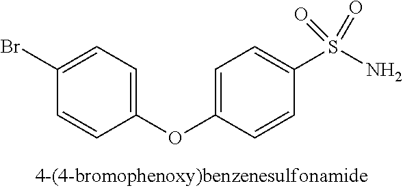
C1=C(OC2=CC=C(Br)C=C2)C=CC(S(N)(=O)=O)=C1
